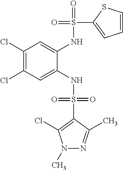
C1(Cl)=C(Cl)C=C(NS(=O)(=O)C2=C(Cl)N(C)N=C2C)C(NS(=O)(C2=CC=CS2)=O)=C1
